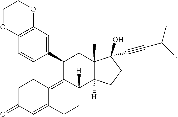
C1=CC2=C(C=C1C1CC3(C)C([H])(C4([H])CCC5=CC(=O)CCC5=C14)CCC3(O)C#CC(C)C)OCCO2
